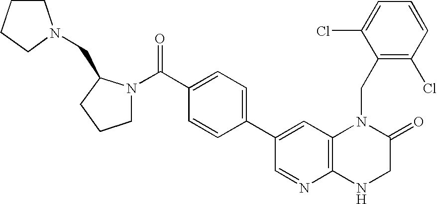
C1=C(C2=CC=C(C(=O)N3CCCC3CN3CCCC3)C=C2)C=NC2=C1N(CC1=C(Cl)C=CC=C1Cl)C(=O)CN2
